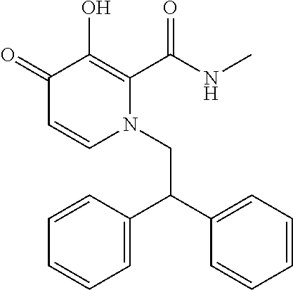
C1(=O)C=CN(CC(C2=CC=CC=C2)C2=CC=CC=C2)C(C(NC)=O)=C1O
